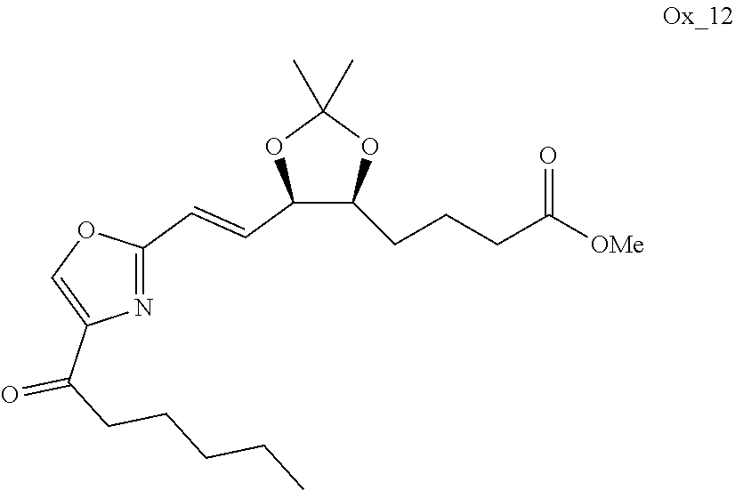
N1=C(C=CC2C(CCCC([OMe])=O)OC(C)(C)O2)OC=C1C(CCCCC)=O
